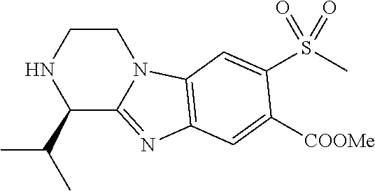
N1CCN2C(=NC3=C2C=C(S(C)(=O)=O)C([COOMe])=C3)C1C(C)C
